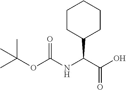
C1CC(C(C(O)=O)NC(OC(C)(C)C)=O)CCC1
